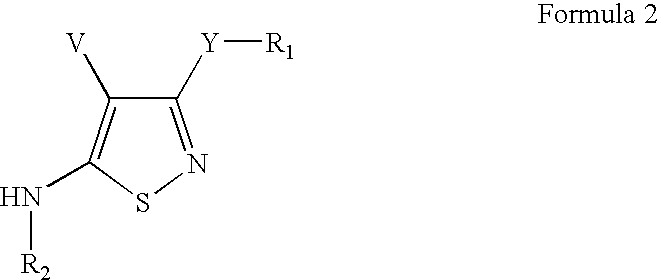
S1N=C([Y][R1])C([V])=C1N[R2]
